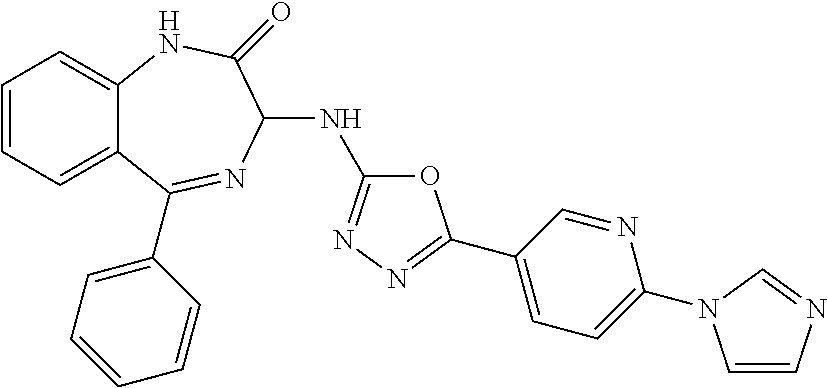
C1=CC=C2C(=C1)NC(=O)C(NC1=NN=C(C3=CC=C(N4C=CN=C4)N=C3)O1)N=C2C1=CC=CC=C1
